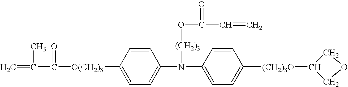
C1OCC1[(CH2)3O]C1=CC=C(N(C2=CC=C([O(CH2)3]C(C(=C)C)=O)C=C2)[(CH2)3]OC(C=C)=O)C=C1
